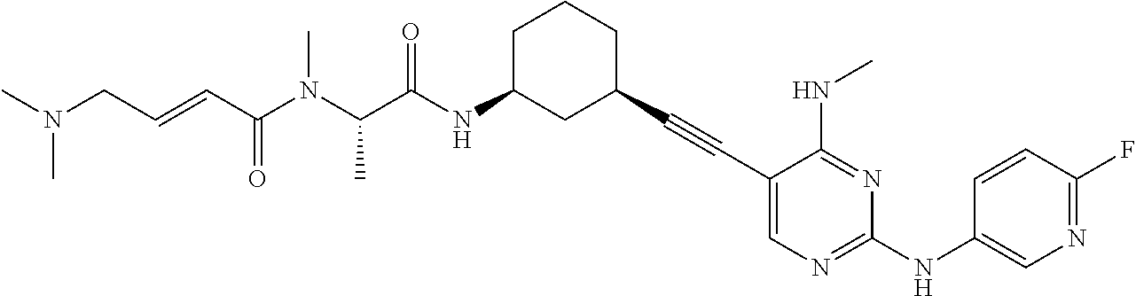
C1(C#CC2=CN=C(NC3=CN=C(F)C=C3)N=C2NC)CCCC(NC(C(N(C(C=CCN(C)C)=O)C)C)=O)C1
